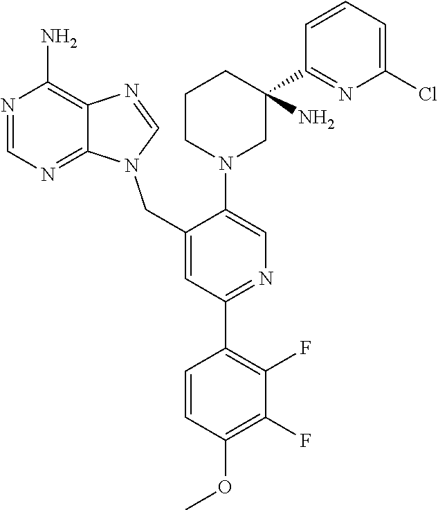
N1=CN=C2C(=C1N)N=CN2CC1=CC(C2=C(F)C(F)=C(OC)C=C2)=NC=C1N1CC(C2=NC(Cl)=CC=C2)(N)CCC1
